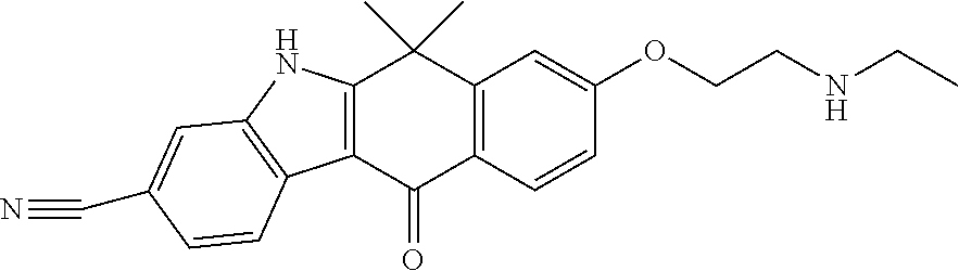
C12=C(C(=O)C3=C(C1(C)C)C=C(OCCNCC)C=C3)C1=C(N2)C=C(C#N)C=C1
